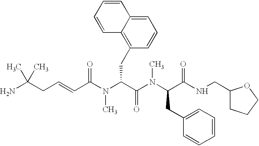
NC(CC=CC(N(C(C(N(C(C(NCC1CCCO1)=O)CC1=CC=CC=C1)C)=O)CC1=C2C(=CC=C1)C=CC=C2)C)=O)(C)C
